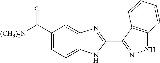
C1(C(=O)[(CH3)2N])=CC=C2C(=C1)N=C(C1=NNC3=C1C=CC=C3)N2
